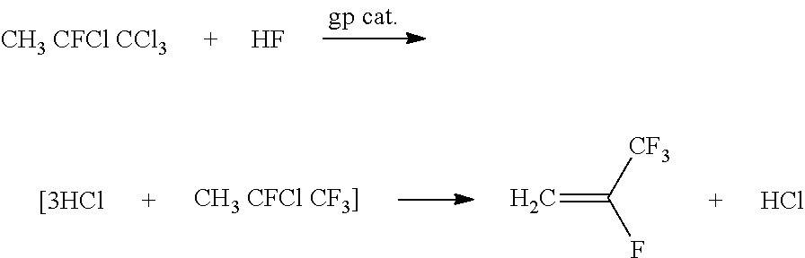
F.C=C([CF3])F.Cl
